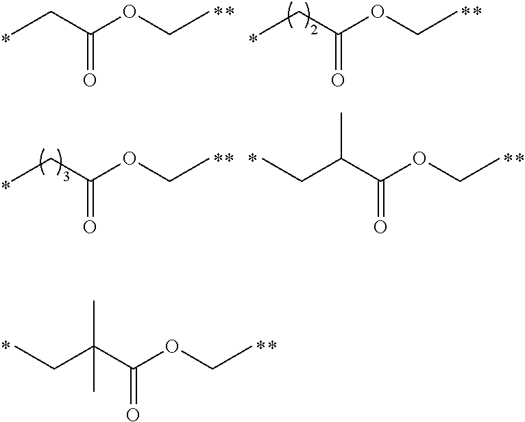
C(C(C(OCC)=O)(C)C)C.CCC(OCC)=O.CCC(OCC)=O.CCC(OCC)=O.C(C(C(OCC)=O)C)C
